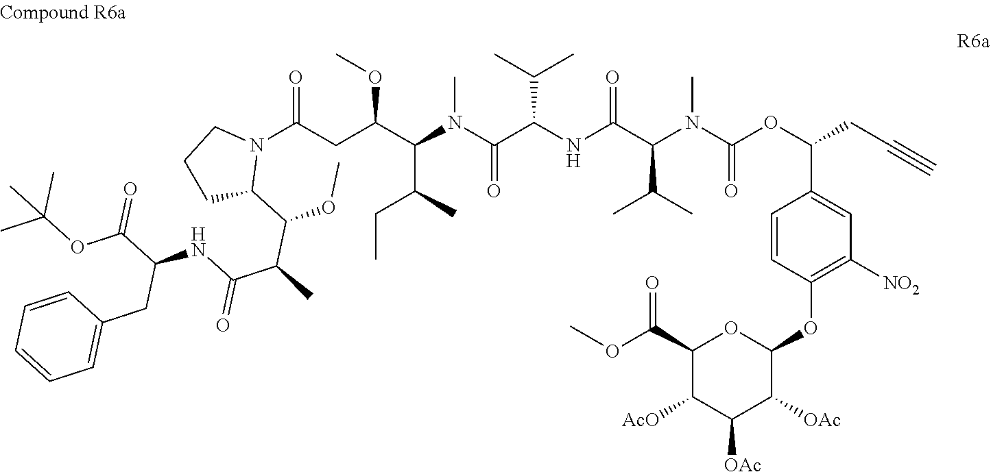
CN(C(=O)OC(CC#C)C1=CC([NO2])=C(OC2OC(C(OC)=O)C([AcO])C([OAc])C2[OAc])C=C1)C(C(C)C)C(NC(C(N(C)C(C(CC)C)C(OC)CC(=O)N1CCCC1C(OC)C(C)C(NC(CC1=CC=CC=C1)C(OC(C)(C)C)=O)=O)=O)C(C)C)=O
